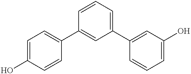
C1=C(O)C=CC(C2=CC(C3=CC(O)=CC=C3)=CC=C2)=C1
